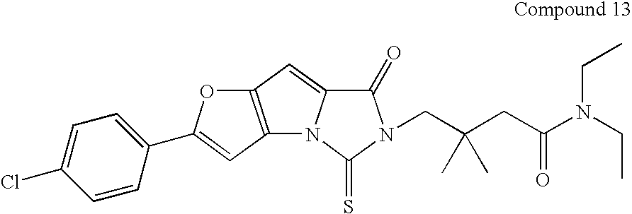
C12=C(C=C(C3=CC=C(Cl)C=C3)O1)N1C(=C2)C(=O)N(CC(CC(N(CC)CC)=O)(C)C)C1=S
